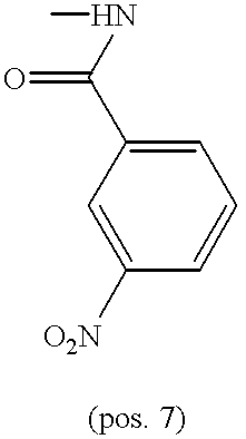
C1=C([O2N])C=CC=C1C(NC)=O
